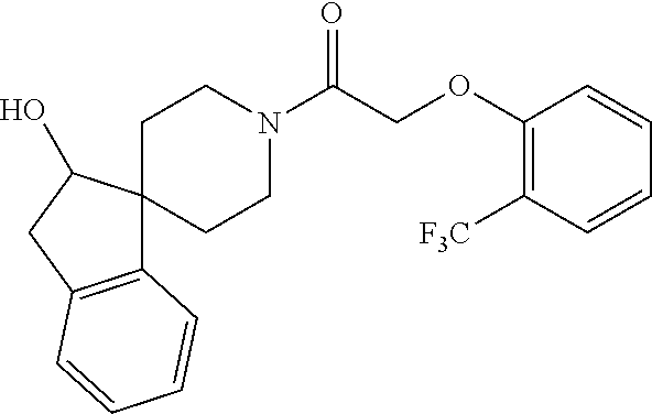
C1(OCC(N2CCC3(CC2)C2=C(CC3O)C=CC=C2)=O)=C([F3C])C=CC=C1
